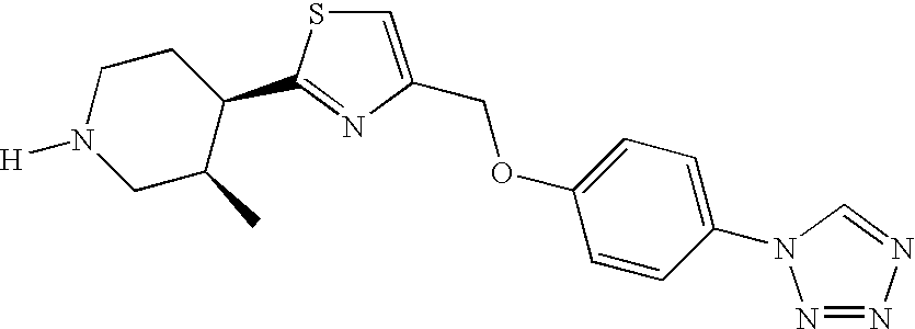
C1=C(COC2=CC=C(N3N=NN=C3)C=C2)N=C(C2CCN([H])CC2C)S1
